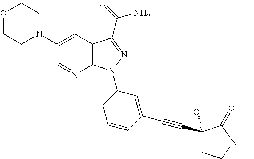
C12=C(C(C(=O)N)=NN1C1=CC=CC(C#CC3(O)CCN(C)C3=O)=C1)C=C(N1CCOCC1)C=N2
